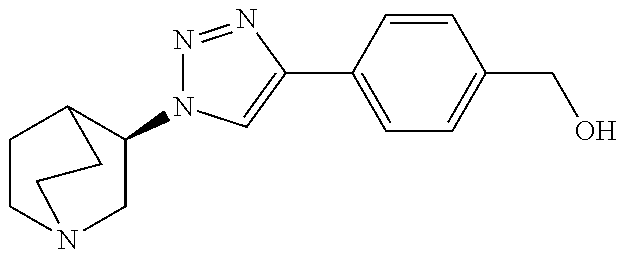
C1(N2N=NC(C3=CC=C(CO)C=C3)=C2)CN2CCC1CC2
